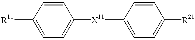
C1([R11])=CC=C([X11]C2=CC=C([R21])C=C2)C=C1
